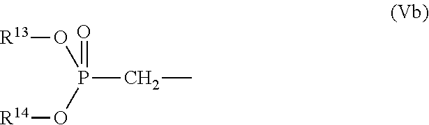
O(P(CC)(O[R14])=O)[R13]
